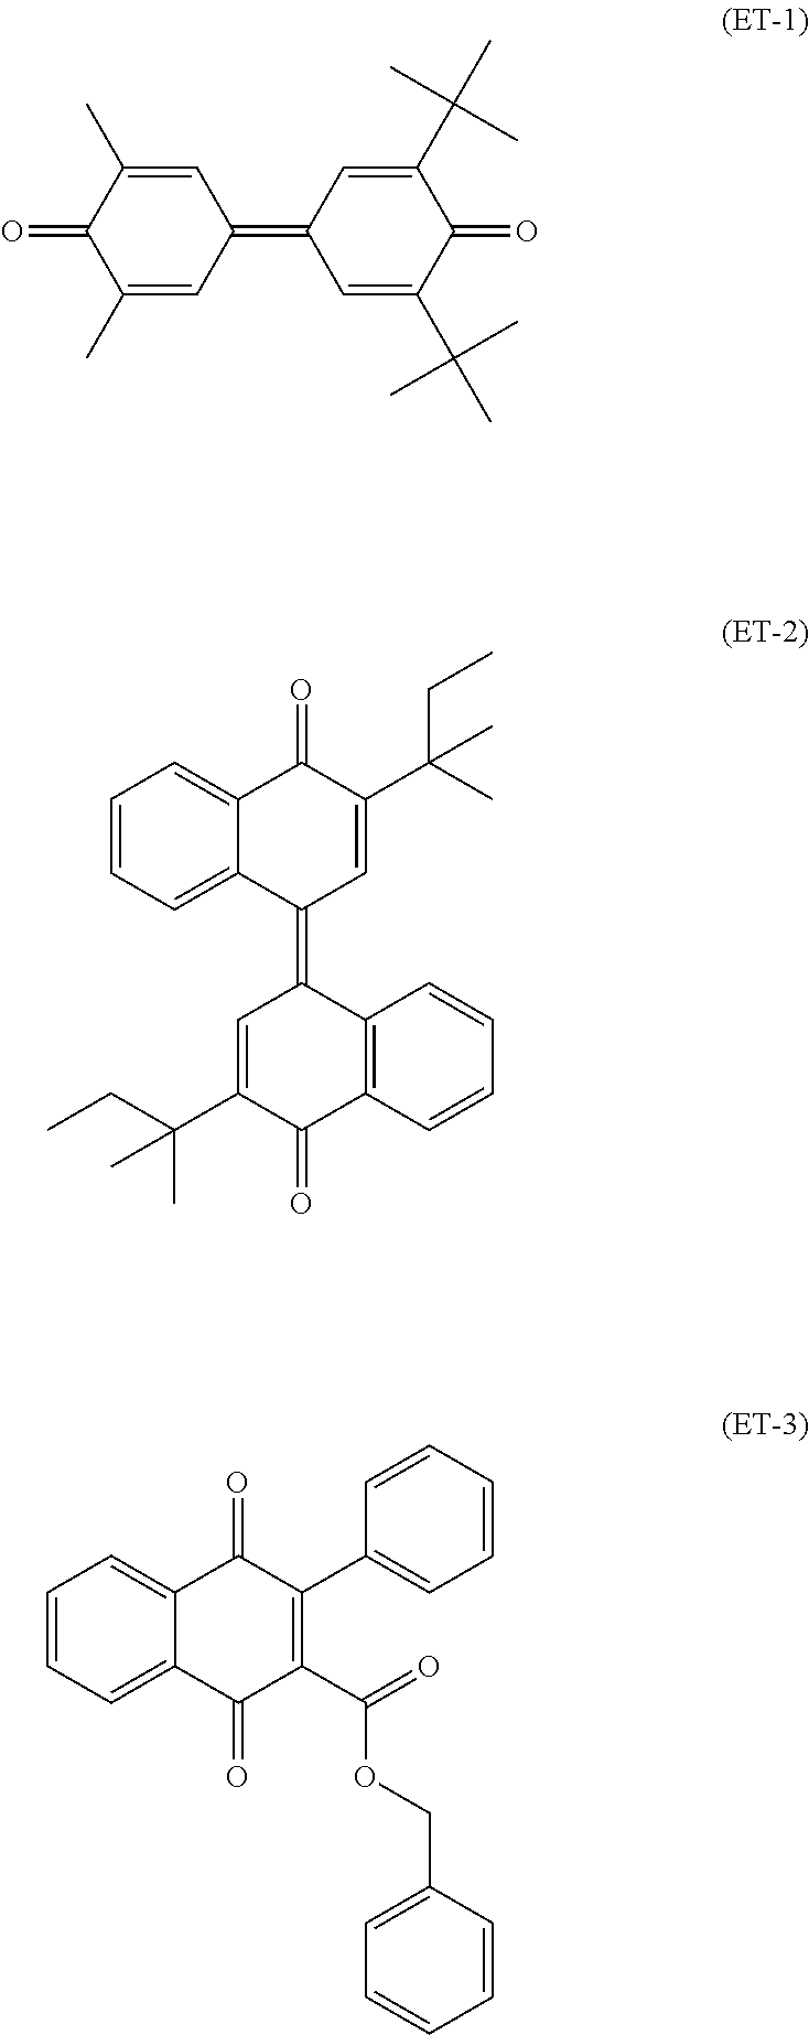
C1(C)=CC(=C2C=C(C(C)(C)C)C(=O)C(C(C)(C)C)=C2)C=C(C)C1=O.C1=CC=C2C(=C1)C(=O)C(C(C)(CC)C)=CC2=C1C=C(C(CC)(C)C)C(=O)C2=C1C=CC=C2.C1=CC=C2C(=C1)C(=O)C(C1=CC=CC=C1)=C(C(OCC1=CC=CC=C1)=O)C2=O
